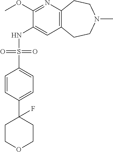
C1(OC)=NC2=C(C=C1NS(C1=CC=C(C3(F)CCOCC3)C=C1)(=O)=O)CCN(C)CC2
